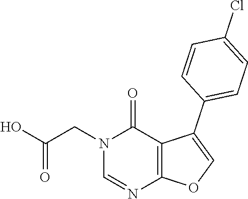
C1=NC2=C(C(C3=CC=C(Cl)C=C3)=CO2)C(=O)N1CC(O)=O
